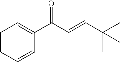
C1=CC=CC(C(C=CC(C)(C)C)=O)=C1
